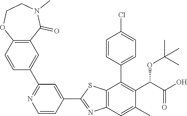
C1=CC(C2=C(C(OC(C)(C)C)C(=O)O)C(C)=CC3=C2SC(C2=CC(C4=CC5=C(C=C4)OCCN(C)C5=O)=NC=C2)=N3)=CC=C1Cl
